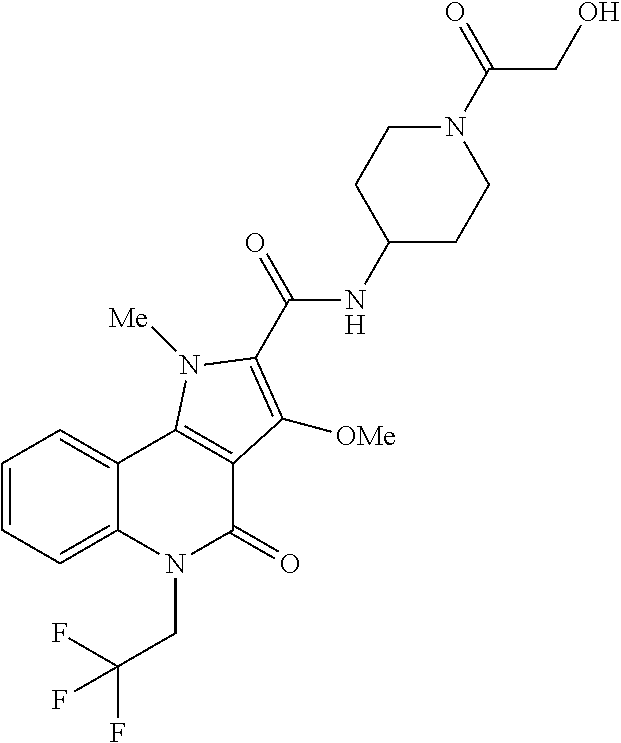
C1=CC=C2C(=C1)C1=C(C(=O)N2CC(F)(F)F)C([OMe])=C(C(NC2CCN(C(CO)=O)CC2)=O)N1[Me]
